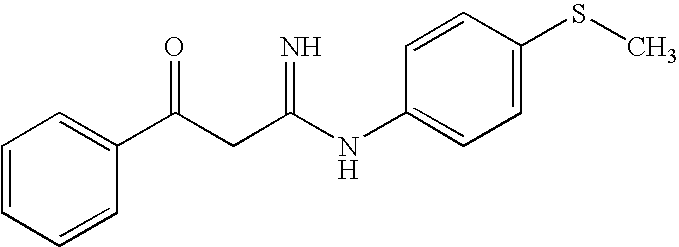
C1=CC=CC(C(CC(NC2=CC=C(SC)C=C2)=N)=O)=C1
